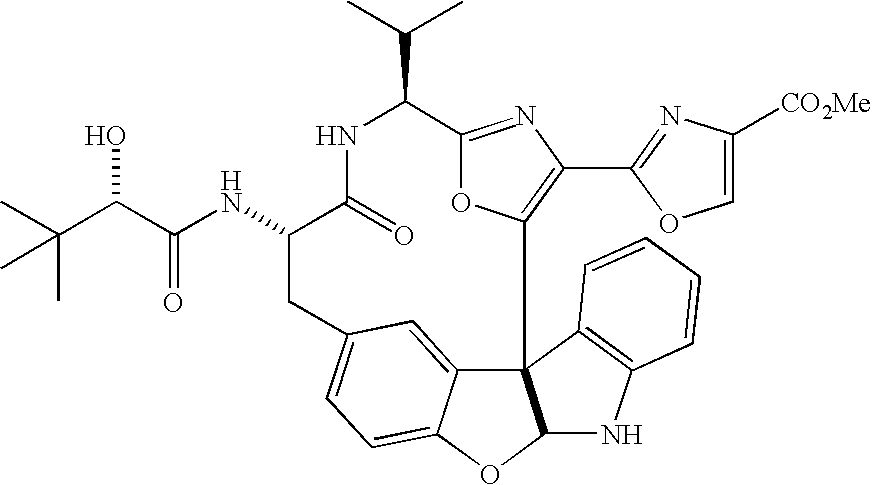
C123C4=CC(=CC=C4OC1NC1=C2C=CC=C1)CC(NC(=O)C(O)C(C)(C)C)C(=O)NC(C(C)C)C1=NC(C2=NC([CO2Me])=CO2)=C3O1
